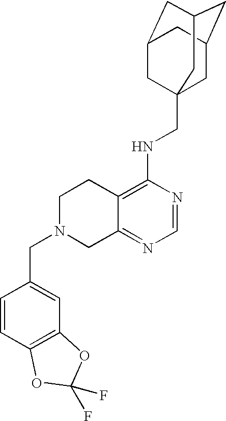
C12=C(NCC34CC5CC(CC(C3)C5)C4)N=CN=C1CN(CC1=CC3=C(C=C1)OC(F)(F)O3)CC2
